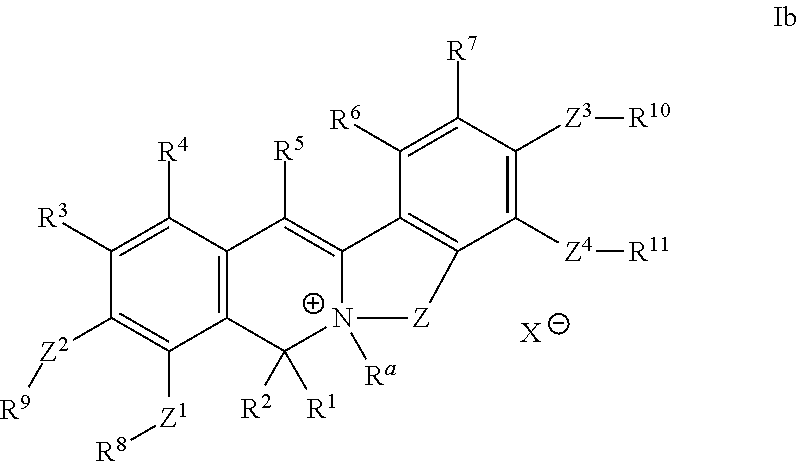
C12=C(C([R4])=C([R3])C([Z2][R9])=C1[Z1][R8])C([R5])=C1[N+]([Ra])(C2([R1])[R2])[Z]C2=C1C([R6])=C([R7])C([Z3][R10])=C2[Z4][R11].[X]
